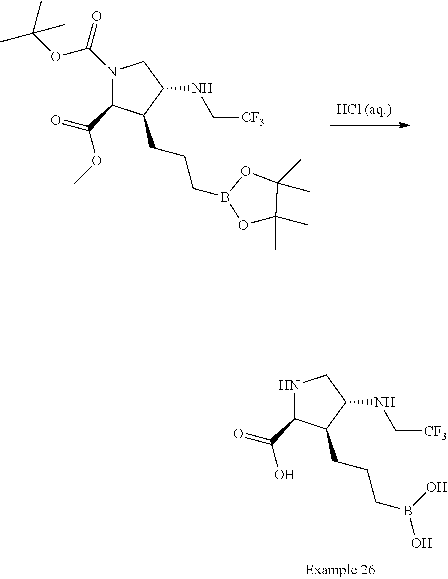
N1C(C(=O)O)C(CCCB(O)O)C(NC[CF3])C1.N1(C(=O)OC(C)(C)C)C(C(=O)OC)C(CCCB2OC(C)(C)C(C)(C)O2)C(NC[CF3])C1
